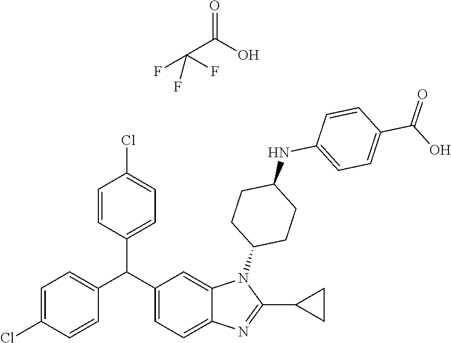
O=C(O)C(F)(F)F.C1=C(Cl)C=CC(C(C2=CC=C(Cl)C=C2)C2=CC=C3C(=C2)N(C2CCC(NC4=CC=C(C(=O)O)C=C4)CC2)C(C2CC2)=N3)=C1
